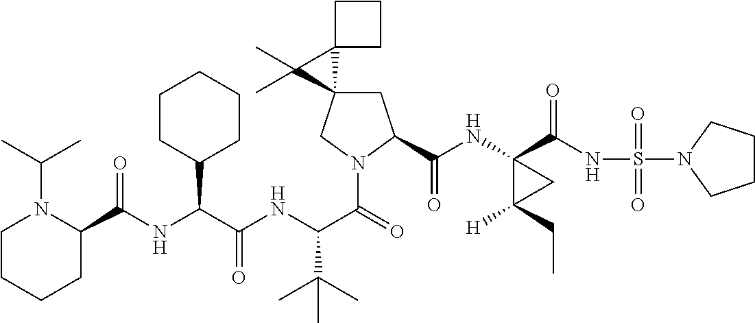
C(NC(C(NC(C(=O)N1CC2(CC1C(=O)NC1(C(=O)NS(=O)(=O)N3CCCC3)C([H])(CC)C1)C1(C2(C)C)CCC1)C(C)(C)C)=O)C1CCCCC1)(=O)C1N(C(C)C)CCCC1
